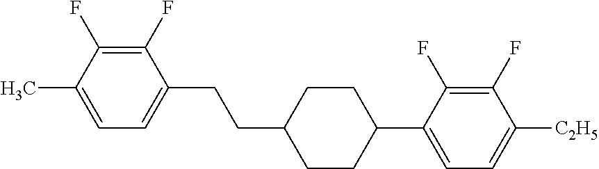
C1(F)=C(F)C(C)=CC=C1CCC1CCC(C2=CC=C([C2H5])C(F)=C2F)CC1
